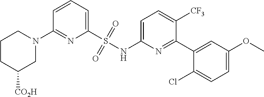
C1CC([CO2H])CN(C2=NC(S(NC3=CC=C([CF3])C(C4=CC(OC)=CC=C4Cl)=N3)(=O)=O)=CC=C2)C1
